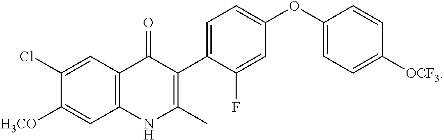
C1=C(C2=C(C)NC3=C(C2=O)C=C(Cl)C([H3CO])=C3)C(F)=CC(OC2=CC=C([OCF3])C=C2)=C1
